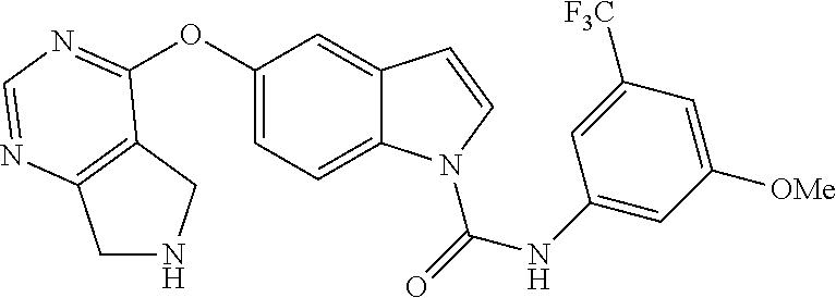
C1(OC2=NC=NC3=C2CNC3)=CC=C2C(=C1)C=CN2C(=O)NC1=CC([OMe])=CC([F3C])=C1
